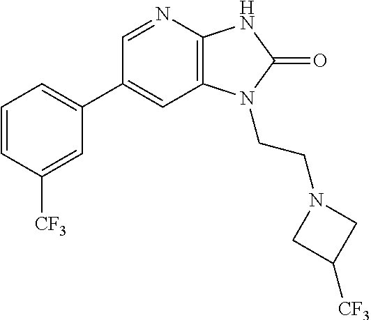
C1(C2=CC=CC([CF3])=C2)=CC2=C(N=C1)NC(=O)N2CCN1CC([CF3])C1
